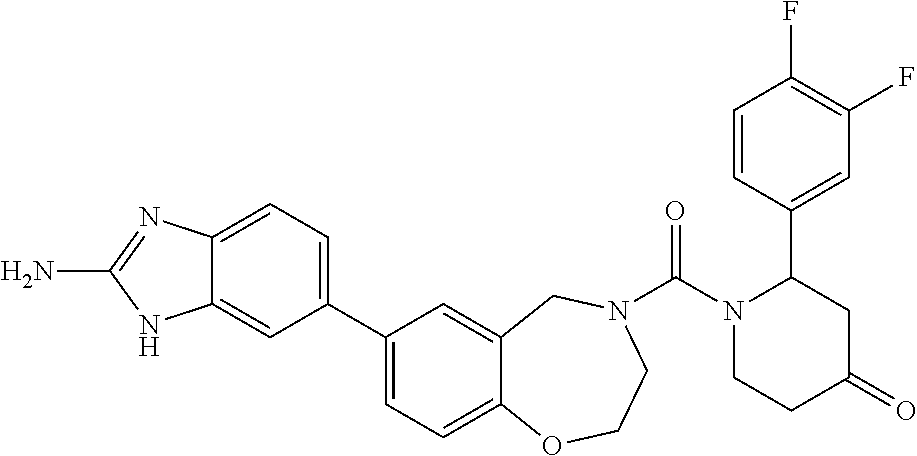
C12=CC=C(C3=CC=C4C(=C3)CN(C(N3CCC(=O)CC3C3=CC(F)=C(F)C=C3)=O)CCO4)C=C1NC(N)=N2
